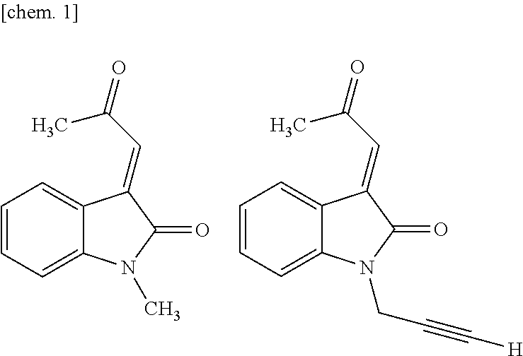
C1=CC=C2C(=C1)C(=CC(=O)C)C(=O)N2C.C1=CC=C2C(=C1)C(=CC(=O)C)C(=O)N2CC#C[H]
